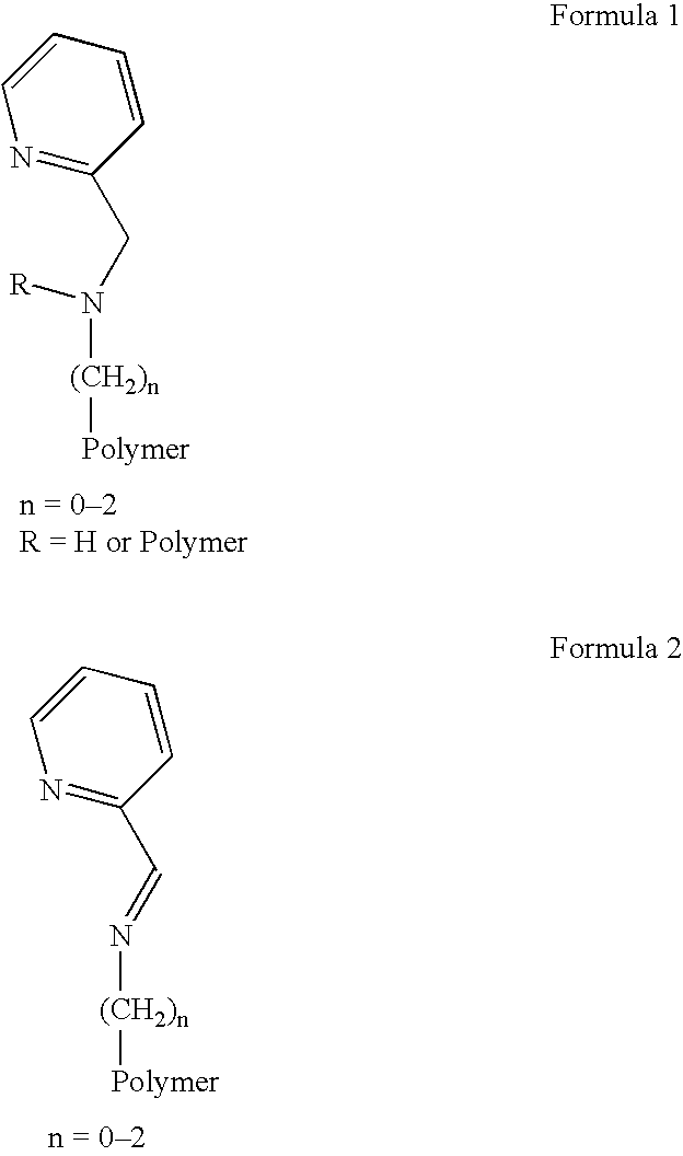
N1=C(CN([R])[(CH2)n][Polymer])C=CC=C1.N1=C(C=N[(CH2)n][Polymer])C=CC=C1
